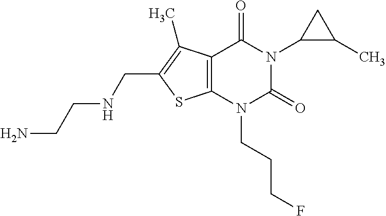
C12=C(N(CCCF)C(=O)N(C3C(C)C3)C1=O)SC(CNCCN)=C2C
